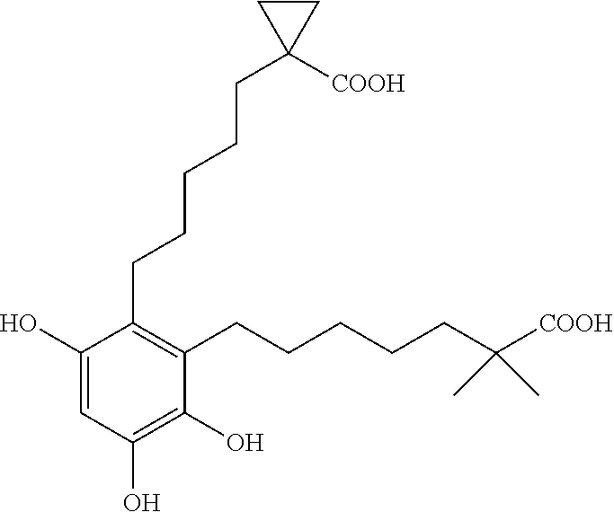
C1(CCCCCC2([COOH])CC2)=C(CCCCCC([COOH])(C)C)C(O)=C(O)C=C1O
